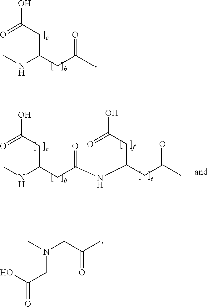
CNC(CC(C)=O)CC(O)=O.CNC(CC(NC(CC(C)=O)CC(O)=O)=O)CC(O)=O.CN(CC(C)=O)CC(O)=O
